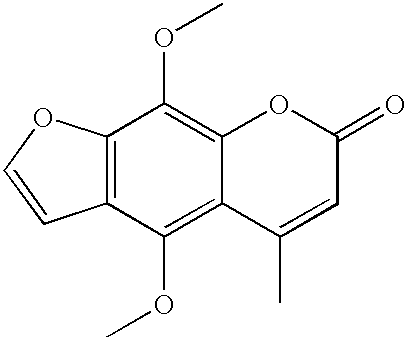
C12=C(C(OC)=C3C(=C1OC)OC(=O)C=C3C)C=CO2
